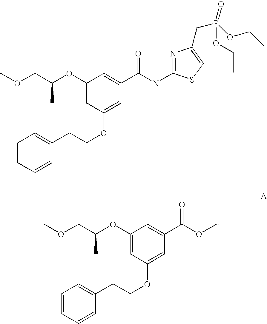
C1(OC(COC)C)=CC(OCCC2=CC=CC=C2)=CC(C(OC)=O)=C1.C1(OC(COC)C)=CC(OCCC2=CC=CC=C2)=CC(C(NC2=NC(CP(OCC)(=O)OCC)=CS2)=O)=C1
